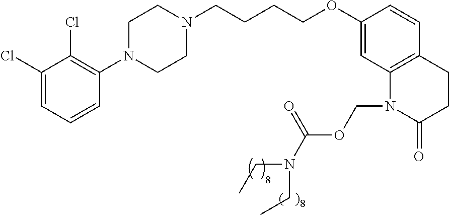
C1(Cl)=CC=CC(N2CCN(CCCCOC3=CC4=C(C=C3)CCC(=O)N4COC(N(CC)CC)=O)CC2)=C1Cl
